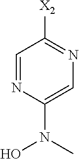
C1=C(N(C)O)N=CC([X2])=N1
